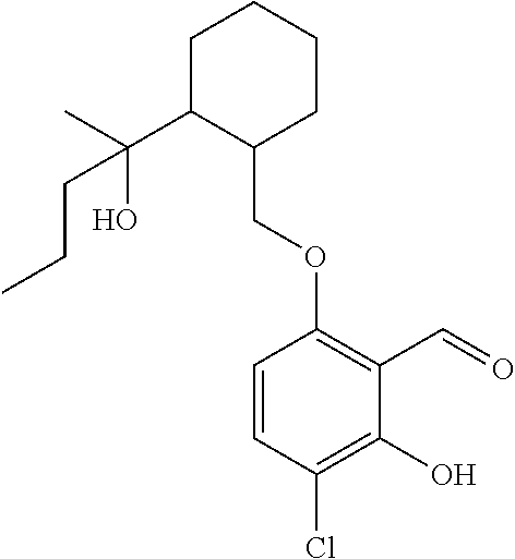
C1C(C(C)(O)CCC)C(COC2=C(C=O)C(O)=C(Cl)C=C2)CCC1
